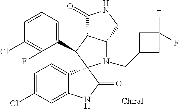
C1(C2C3C(N(CC4CC(F)(F)C4)C24C2=CC=C(Cl)C=C2NC4=O)CNC3=O)=CC=CC(Cl)=C1F
